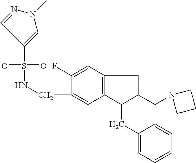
S(=O)(NCC1=CC2=C(C=C1F)CC(CN1CCC1)C2CC1=CC=CC=C1)(=O)C1=CN(C)N=C1
